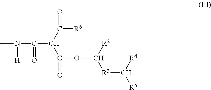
C(C(C([R6])=O)C(OC([R2])[R3]C([R4])[R5])=O)(N([H])C)=O
